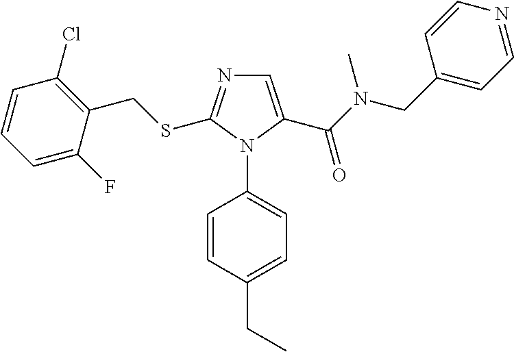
C1=C(C(N(CC2=CC=NC=C2)C)=O)N(C2=CC=C(CC)C=C2)C(SCC2=C(Cl)C=CC=C2F)=N1
